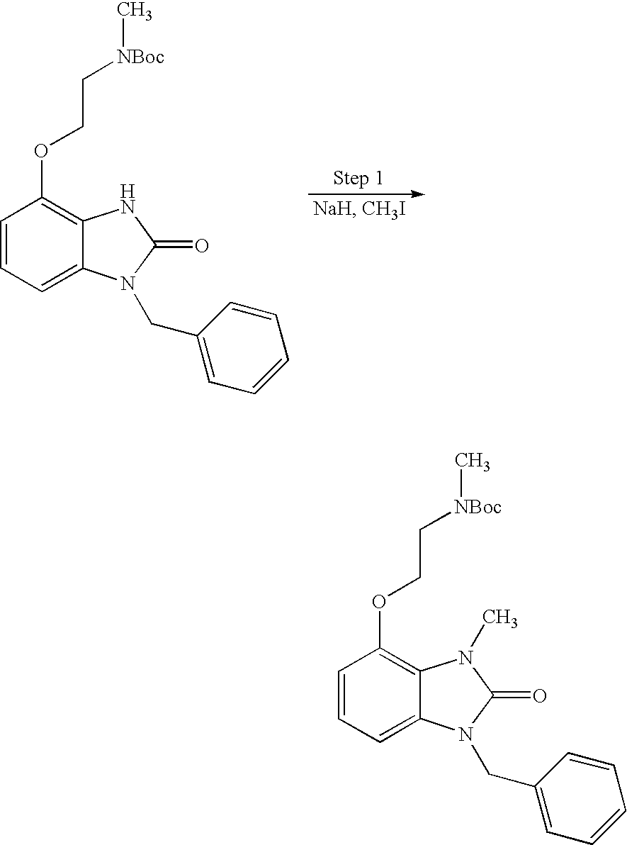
C1=CC=C2C(=C1OCC[NBoc]C)NC(=O)N2CC1=CC=CC=C1.C1=CC=C2C(=C1OCC[NBoc]C)N(C)C(=O)N2CC1=CC=CC=C1
